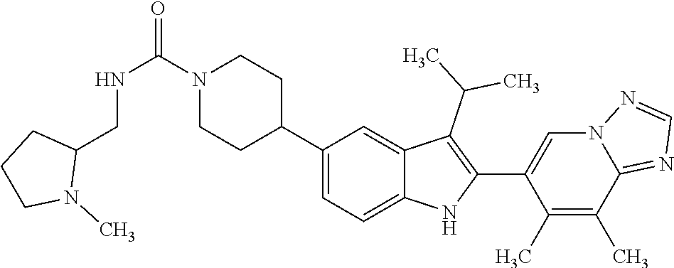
N1(C(NCC2CCCN2C)=O)CCC(C2=CC=C3C(=C2)C(C(C)C)=C(C2=CN4C(=NC=N4)C(C)=C2C)N3)CC1
